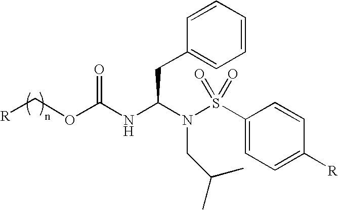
[R]COC(NC(N(S(C1=CC=C([R])C=C1)(=O)=O)CC(C)C)CC1=CC=CC=C1)=O
